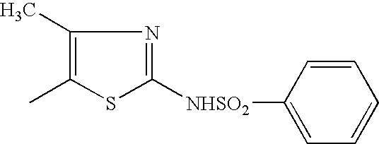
C1(C)=C(C)SC([NHSO2]C2=CC=CC=C2)=N1
